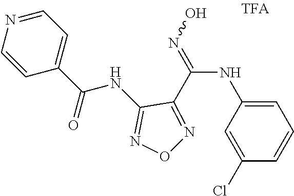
C1=C(NC(=NO)C2=NON=C2NC(C2=CC=NC=C2)=O)C=C(Cl)C=C1
